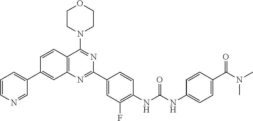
C1=CC2=C(C=C1C1=CC=CN=C1)N=C(C1=CC(F)=C(NC(NC3=CC=C(C(N(C)C)=O)C=C3)=O)C=C1)N=C2N1CCOCC1
